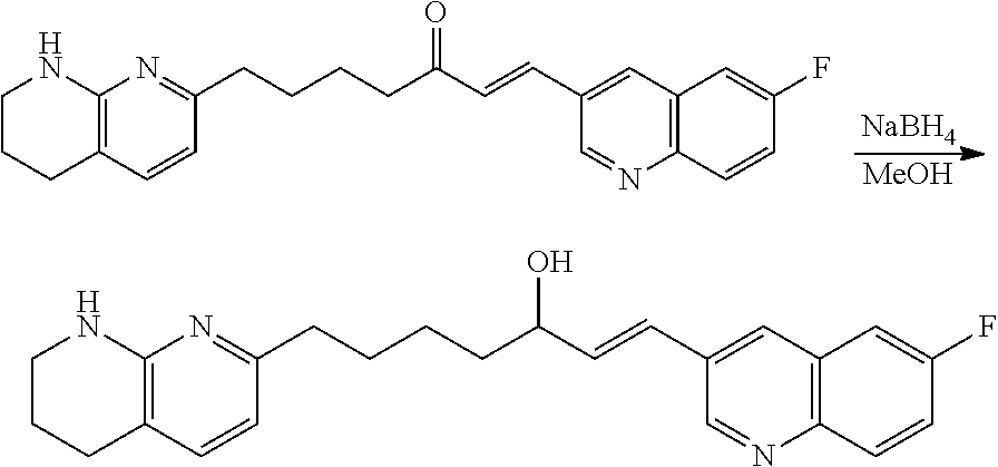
C12=C(C=CC(CCCCC(C=CC3=CC4=C(N=C3)C=CC(F)=C4)=O)=N1)CCCN2.[NaBH4].[MeOH].C12=C(C=CC(CCCCC(C=CC3=CC4=C(N=C3)C=CC(F)=C4)O)=N1)CCCN2
